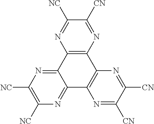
C12=C(C3=NC([NC])=C([NC])N=C3C3=C1N=C([CN])C([CN])=N3)N=C([NC])C([CN])=N2
